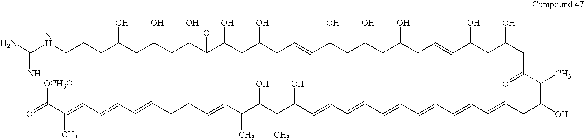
NC(NCCCC(CC(CC(C(C(CC(CC=CC(CC(CC(CC=CC(CC(CC(=O)C(C(O)CC=CC=CC=CC=CC=CC=CC(C(C(C(C=CCCC=CC=CC=C(C(=O)[OCH3O])C)C)O)C)O)C)O)O)O)O)O)O)O)O)O)O)O)=N
